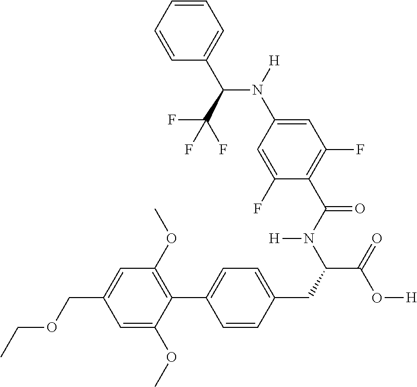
CCOCC1=CC(OC)=C(C2=CC=C(CC(C(=O)O[H])N(C(C3=C(F)C=C(N([H])C(C4=CC=CC=C4)C(F)(F)F)C=C3F)=O)[H])C=C2)C(OC)=C1
